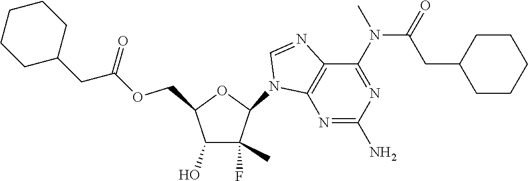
C1(F)(C)C(O)C(COC(CC2CCCCC2)=O)OC1N1C2=C(N=C1)C(N(C)C(=O)CC1CCCCC1)=NC(N)=N2
